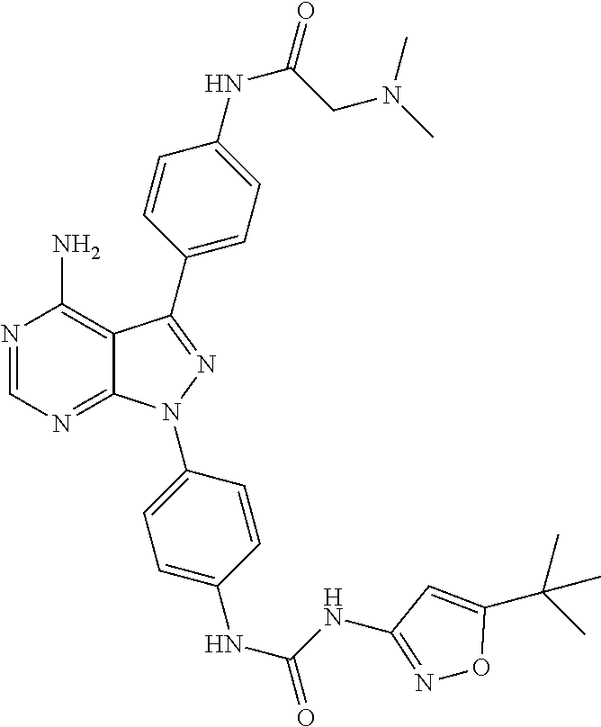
N1=CN=C2C(=C1N)C(C1=CC=C(NC(=O)CN(C)C)C=C1)=NN2C1=CC=C(NC(NC2=NOC(C(C)(C)C)=C2)=O)C=C1
